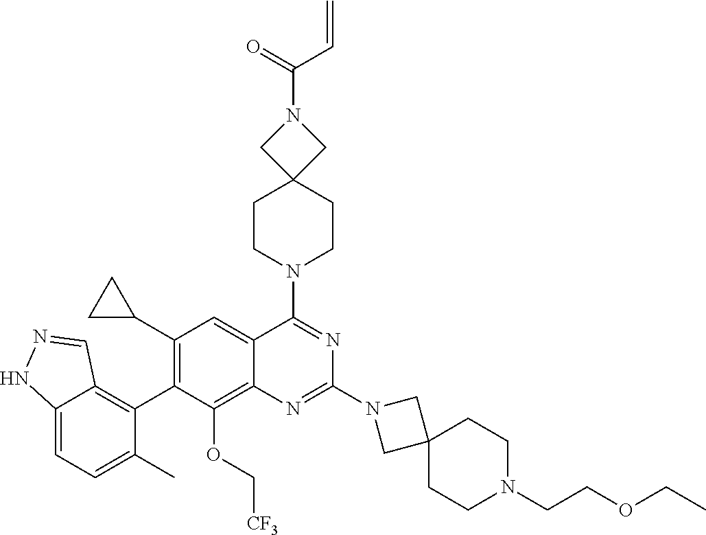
C12=CC=C(C)C(C3=C(C4CC4)C=C4C(=C3OC[CF3])N=C(N3CC5(C3)CCN(CCOCC)CC5)N=C4N3CCC4(CC3)CN(C(=O)C=C)C4)=C1C=NN2
